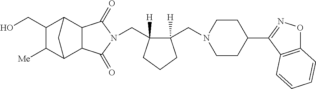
C(C1([H])C(CN2CCC(C3=NOC4=C3C=CC=C4)CC2)([H])CCC1)N1C(=O)C2C3C([Me])C(CO)C(C2C1=O)C3
